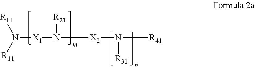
N([X1]N([R21])[X2]N([R31])[R41])([R11])[R11]
